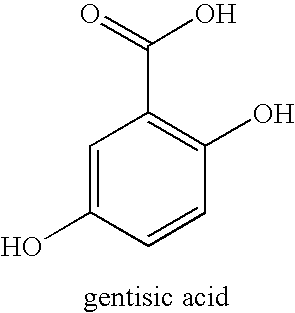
C1=C(O)C=CC(O)=C1C(=O)O
